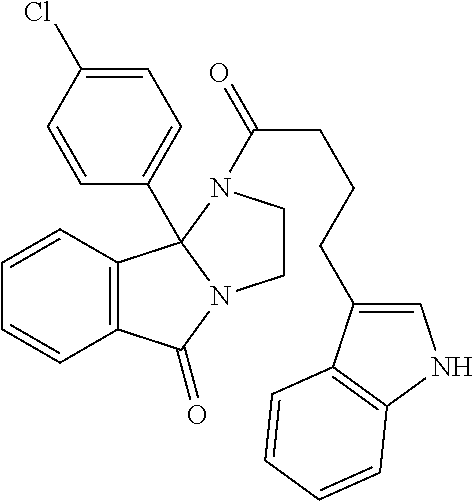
C12=C(C3(C4=CC=C(Cl)C=C4)N(C1=O)CCN3C(CCCC1=CNC3=C1C=CC=C3)=O)C=CC=C2
